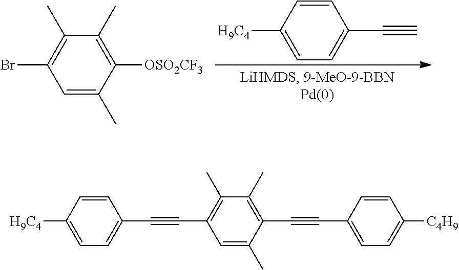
C1(C)=C([OSO2CF3])C(C)=CC(Br)=C1C.C1=C([H9C4])C=CC(C#C)=C1.C1=C([H9C4])C=CC(C#CC2=C(C)C(C)=C(C#CC3=CC=C([C4H9])C=C3)C(C)=C2)=C1
